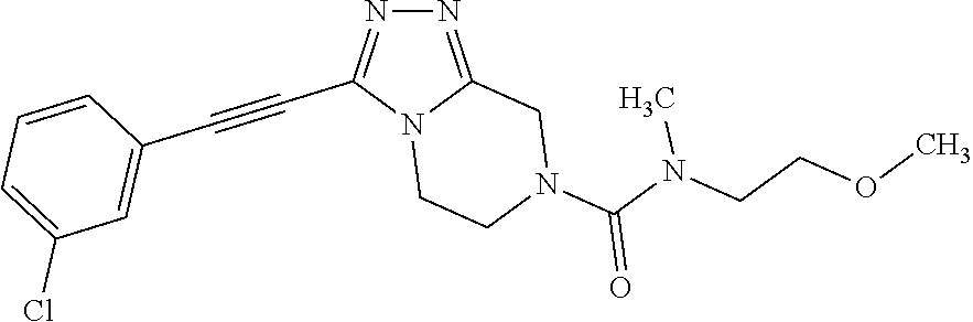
N12CCN(C(N(CCOC)C)=O)CC1=NN=C2C#CC1=CC(Cl)=CC=C1
